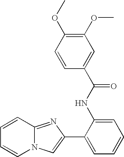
N12C(=NC(C3=CC=CC=C3NC(C3=CC(OC)=C(OC)C=C3)=O)=C1)C=CC=C2
